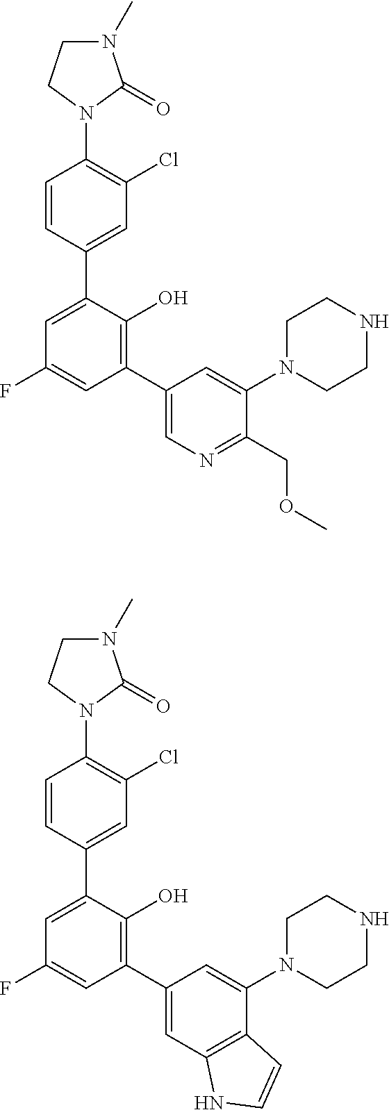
C1=CC(C2=CC(F)=CC(C3=CN=C(COC)C(N4CCNCC4)=C3)=C2O)=CC(Cl)=C1N1C(=O)N(C)CC1.C1=CC(C2=CC(F)=CC(C3=CC4=C(C(N5CCNCC5)=C3)C=CN4)=C2O)=CC(Cl)=C1N1C(=O)N(C)CC1
